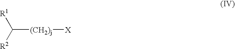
C([(CH2)j][X])([R2])[R1]
